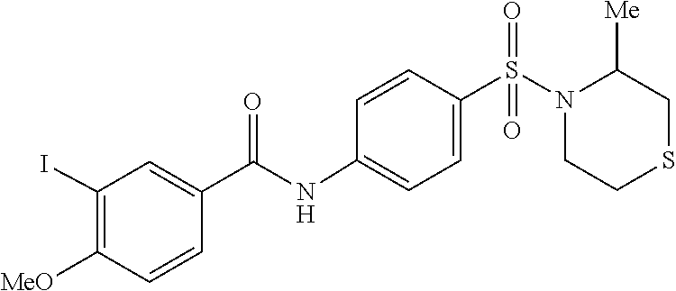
C1([Me])CSCCN1S(=O)(=O)C1=CC=C(NC(C2=CC(I)=C([MeO])C=C2)=O)C=C1
